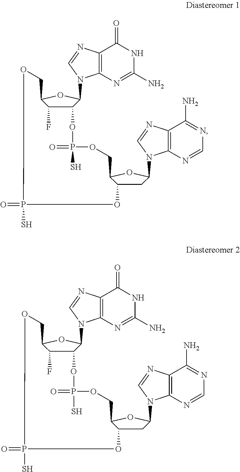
C12=C(N=CN1C1C3C(F)C(O1)COP(S)(=O)OC1CC(N4C5=C(N=C4)C(N)=NC=N5)OC1COP(=O)(S)O3)C(=O)NC(N)=N2.C12=C(N=CN1C1C3C(F)C(O1)COP(S)(=O)OC1CC(N4C5=C(N=C4)C(N)=NC=N5)OC1COP(=O)(S)O3)C(=O)NC(N)=N2
